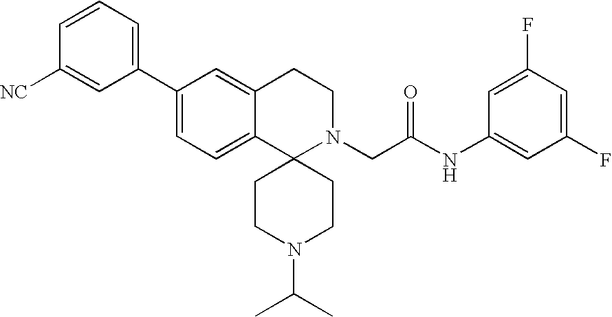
C1(C2=CC=C3C(=C2)CCN(CC(NC2=CC(F)=CC(F)=C2)=O)C32CCN(C(C)C)CC2)=CC=CC([NC])=C1
